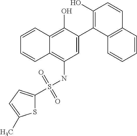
C1=C(C2=C(O)C=CC3=C2C=CC=C3)C(O)=C2C(=C1NS(=O)(=O)C1=CC=C(C)S1)C=CC=C2
